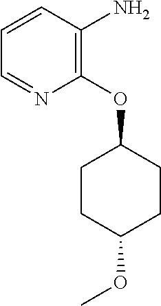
C1=CC(N)=C(OC2CCC(OC)CC2)N=C1
